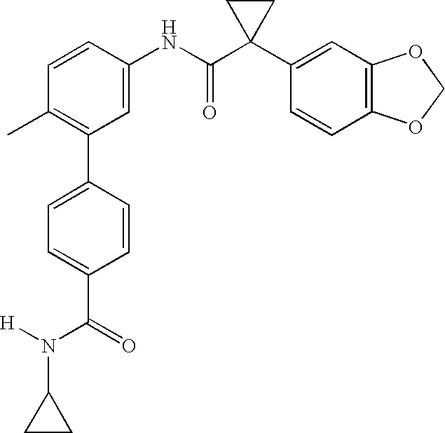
C1(NC(C2(C3=CC4=C(C=C3)OCO4)CC2)=O)=CC(C2=CC=C(C(N(C3CC3)[H])=O)C=C2)=C(C)C=C1
